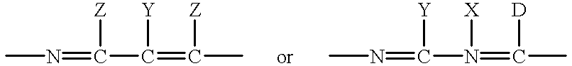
CN=C(C(=C(C)[Z])[Y])[Z].CN=C(N(=C(C)[D])[X])[Y]
